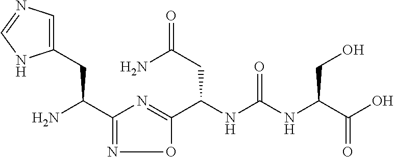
C(NC(NC(C(O)=O)CO)=O)(C1=NC(C(N)CC2=CN=CN2)=NO1)CC(=O)N
